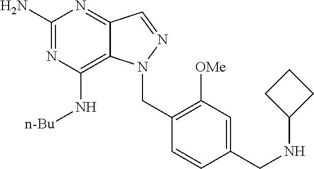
C1(N)=NC(N[n-Bu])=C2C(=N1)C=NN2CC1=C([OMe])C=C(CNC2CCC2)C=C1
